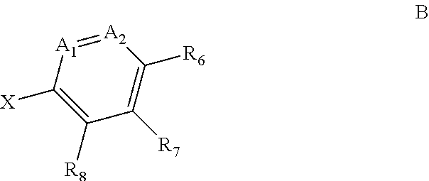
[A1]1=[A2]C([R6])=C([R7])C([R8])=C1[X]
